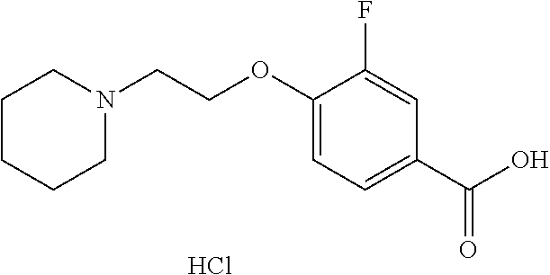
C1(OCCN2CCCCC2)=CC=C(C(O)=O)C=C1F.Cl
